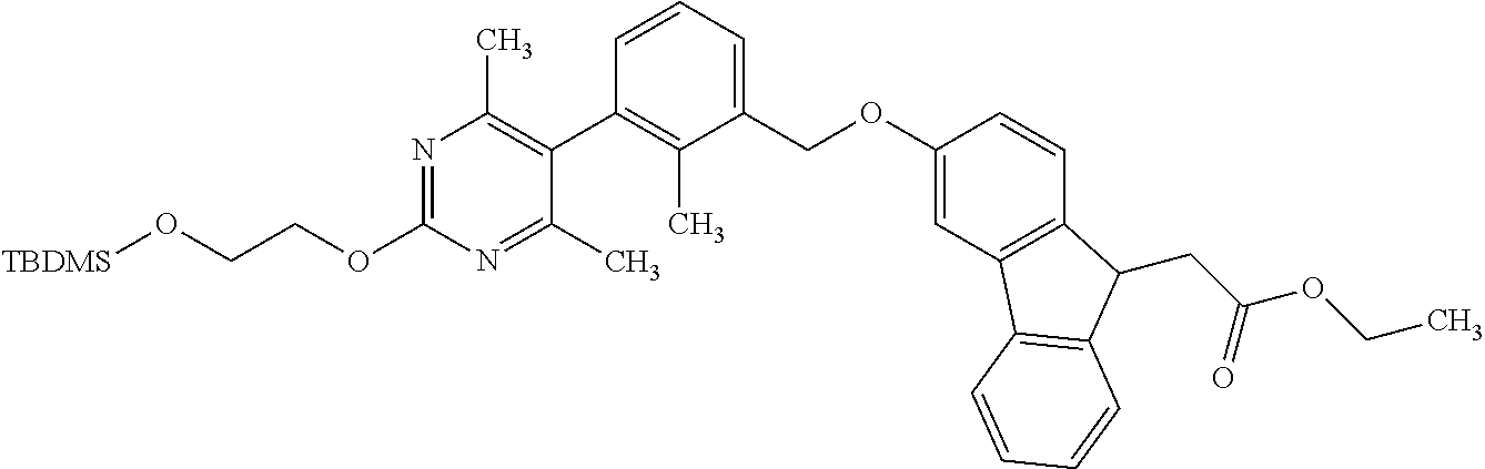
N1=C(OCCO[TBDMS])N=C(C)C(C2=C(C)C(COC3=CC4=C(C=C3)C(CC(=O)OCC)C3=C4C=CC=C3)=CC=C2)=C1C
